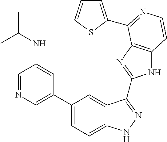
C1(C2=CN=CC(NC(C)C)=C2)=CC=C2C(=C1)C(C1=NC3=C(N1)C=CN=C3C1=CC=CS1)=NN2
